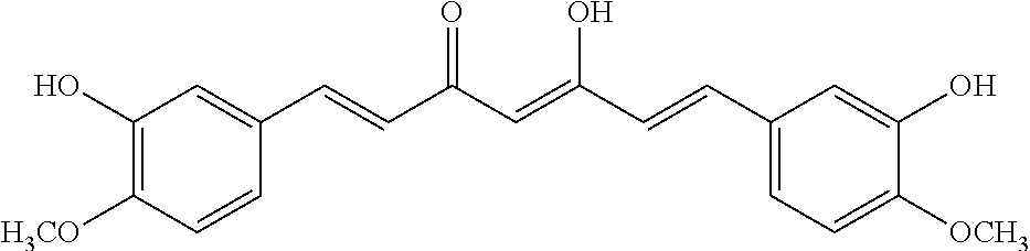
C(=CC(=O)C=CC1=CC(O)=C([H3CO])C=C1)(C=CC1=CC=C([OCH3])C(O)=C1)O
